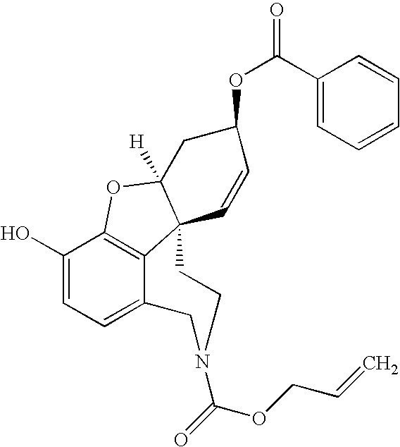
C12=C3C(O)=CC=C1CN(C(=O)OCC=C)CCC21C([H])(O3)CC(OC(=O)C2=CC=CC=C2)C=C1
